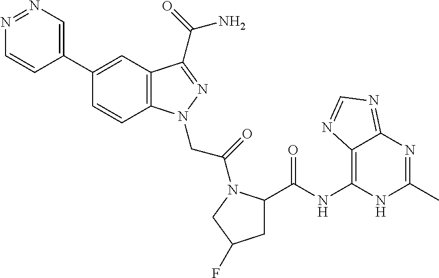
N1=NC=C(C2=CC3=C(C=C2)N(CC(=O)N2C(C(=O)NC4=C5C(=NC=N5)N=C(C)N4)CC(F)C2)N=C3C(=O)N)C=C1
